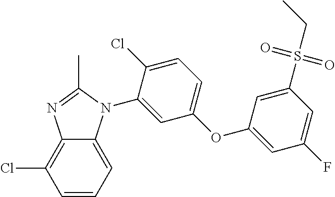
C1=CC=C2C(=C1Cl)N=C(C)N2C1=CC(OC2=CC(F)=CC(S(CC)(=O)=O)=C2)=CC=C1Cl
